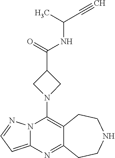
C12=C(N3CC(C(=O)NC(C)C#C)C3)N3C(=CC=N3)N=C1CCNCC2
